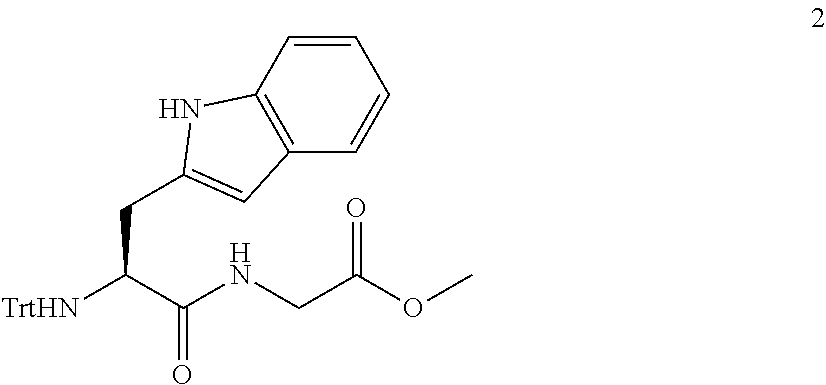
[TrtHN]C(C(NCC(OC)=O)=O)CC1=CC2=C(N1)C=CC=C2
